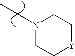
C1C[Y]CCN1CC
